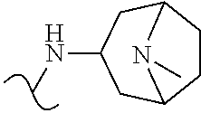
C1CC2CC(NC)CC1N2C
